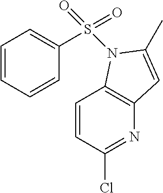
C12=C(N(S(C3=CC=CC=C3)(=O)=O)C(C)=C1)C=CC(Cl)=N2
